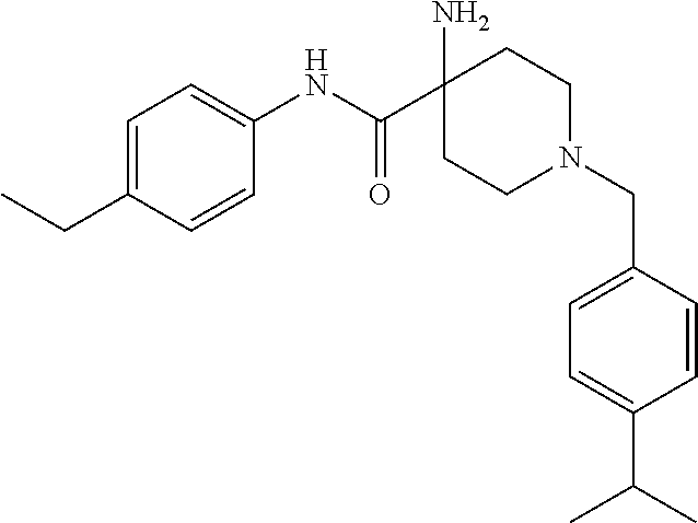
C1=C(CC)C=CC(NC(C2(N)CCN(CC3=CC=C(C(C)C)C=C3)CC2)=O)=C1
